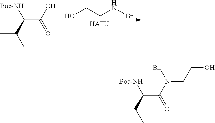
OCCN[Bn].[HATU].[Boc-NH]C(C(O)=O)C(C)C.[Boc-NH]C(C(N([Bn])CCO)=O)C(C)C
